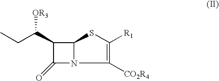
C1(C(CC)[OR3])C(=O)N2C1SC([R1])=C2[CO2R4]
